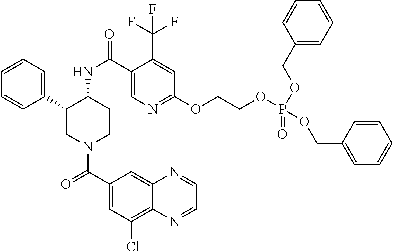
C1=CC=C(C2CN(C(C3=CC(Cl)=C4C(=C3)N=CC=N4)=O)CCC2NC(=O)C2=CN=C(OCCOP(OCC3=CC=CC=C3)(=O)OCC3=CC=CC=C3)C=C2C(F)(F)F)C=C1
